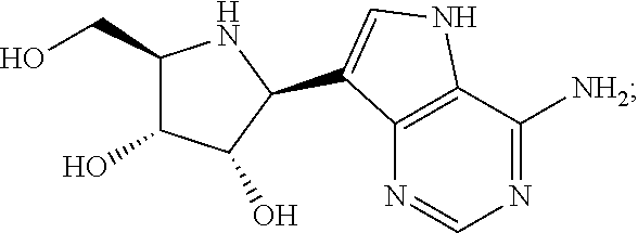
C1(CO)C(O)C(O)C(C2=CNC3=C2N=CN=C3[NH2])N1
